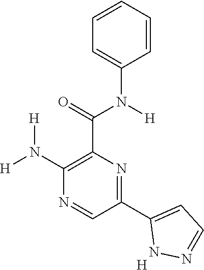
C1=CC=CC=C1N(C(C1=C(N([H])[H])N=CC(C2=CC=NN2)=N1)=O)[H].[H]
